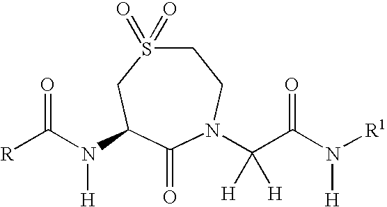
C1S(=O)(=O)CC(N(C([R])=O)[H])C(=O)N(C(C(N([R1])[H])=O)([H])[H])C1
